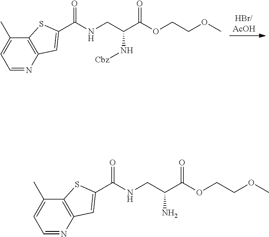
C1=NC2=C(C(C)=C1)SC(C(=O)NCC(C(=O)OCCOC)N[Cbz])=C2.C1=NC2=C(C(C)=C1)SC(C(=O)NCC(C(=O)OCCOC)N)=C2
